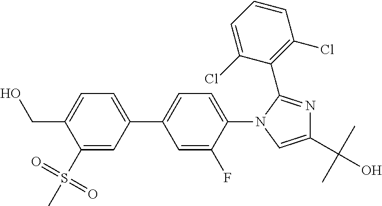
C1(S(=O)(=O)C)=CC(C2=CC=C(N3C=C(C(C)(C)O)N=C3C3=C(Cl)C=CC=C3Cl)C(F)=C2)=CC=C1CO
